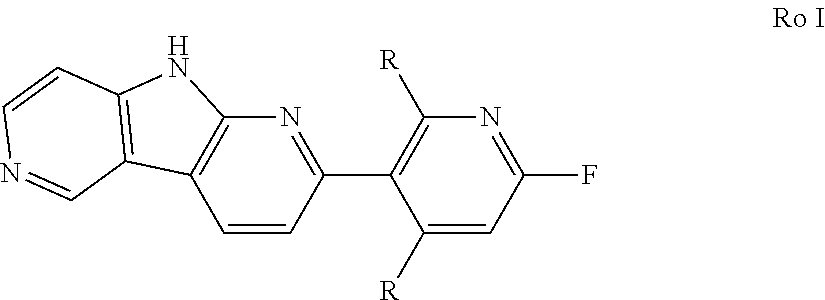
C1(C2=C([R])N=C(F)C=C2[R])=NC2=C(C=C1)C1=C(N2)C=CN=C1
